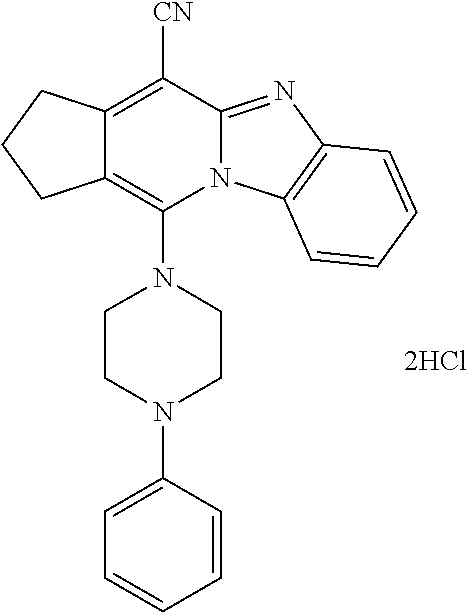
C12=C(N3CCN(C4=CC=CC=C4)CC3)N3C(=NC4=C3C=CC=C4)C([CN])=C1CCC2.[2HCl]
